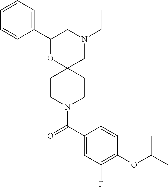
N1(CC)CC2(OC(C3=CC=CC=C3)C1)CCN(C(C1=CC(F)=C(OC(C)C)C=C1)=O)CC2
